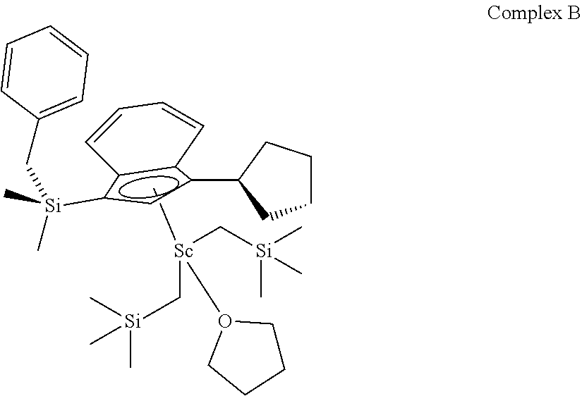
c12c(c([Si](C)(CC3=CC=CC=C3)C)cc1C1CCCC1)C=CC=C2.C[Sc](C[Si](C)(C)C)(C[Si](C)(C)C)O1CCCC1
